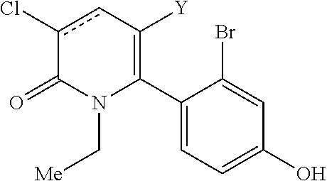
C1(C2=C([Y])cc(Cl)C(=O)N2C[Me])=CC=C(O)C=C1Br
